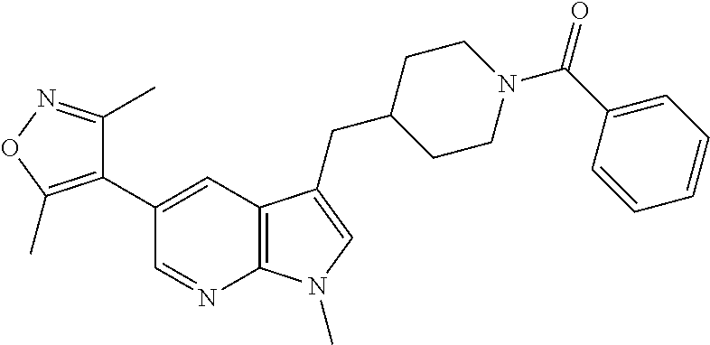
C12=C(C=C(C3=C(C)ON=C3C)C=N1)C(CC1CCN(C(C3=CC=CC=C3)=O)CC1)=CN2C
